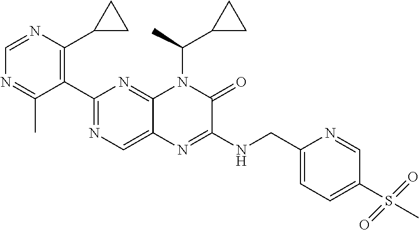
C1(C2=NC=C3C(=N2)N(C(C)C2CC2)C(=O)C(NCC2=CC=C(S(C)(=O)=O)C=N2)=N3)=C(C2CC2)N=CN=C1C
